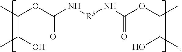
CC(OC(N[R5]NC(OC(C)C(C)O)=O)=O)C(O)C
